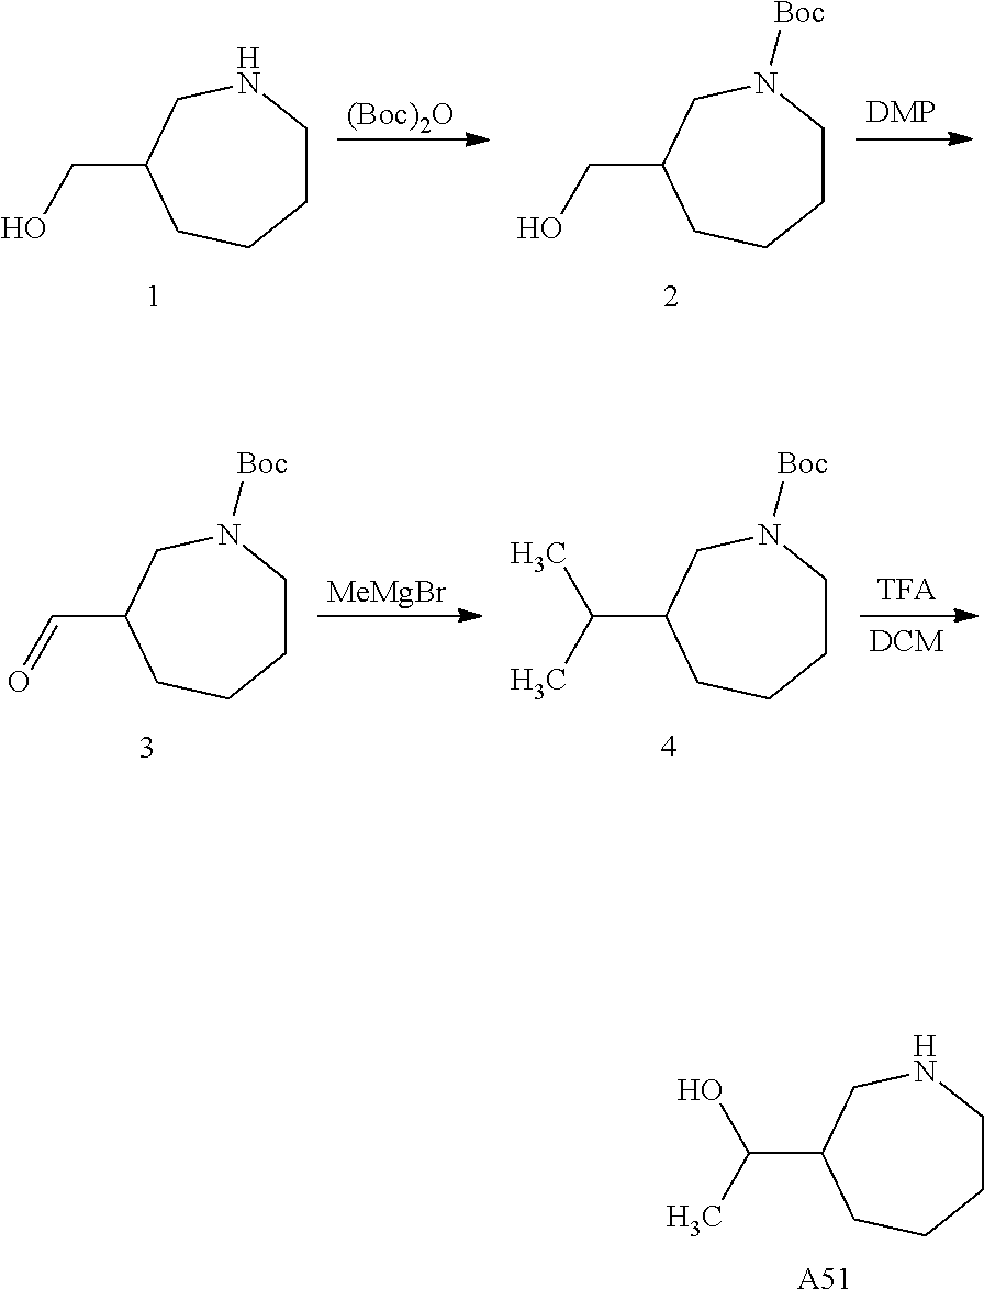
C1CNCC(C(C)O)CC1.[A51].C1CNCC(CO)CC1.[(Boc)2O].C1CN([Boc])CC(CO)CC1.C1CN([Boc])CC(C=O)CC1.[MeMgBr].C1CN([Boc])CC(C(C)C)CC1
